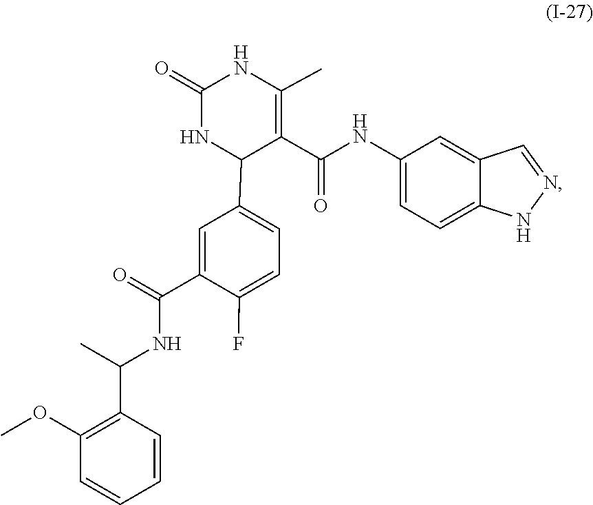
N1=CC2=CC(NC(C3=C(C)NC(=O)NC3C3=CC=C(F)C(C(NC(C4=C(OC)C=CC=C4)C)=O)=C3)=O)=CC=C2N1
